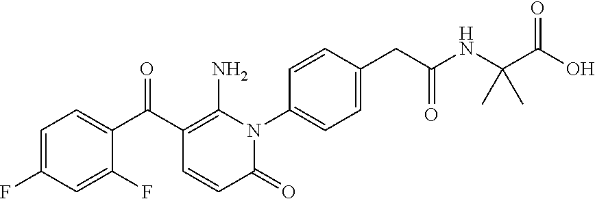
C1=C(F)C=C(F)C(C(C2=C(N)N(C3=CC=C(CC(NC(C(O)=O)(C)C)=O)C=C3)C(=O)C=C2)=O)=C1
